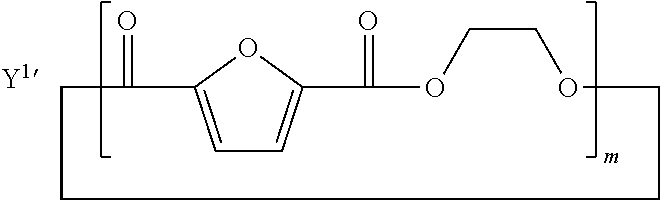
C1C(=O)C2=CC=C(O2)C(=O)OCCOCCC1
